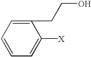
C1(CCO)=CC=CC=C1[X]
